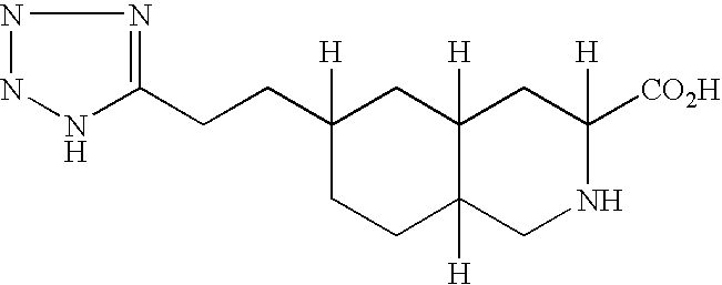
C12([H])C([H])(CNC([H])([CO2H])C1)CCC(CCC1=NNNN1)([H])C2
